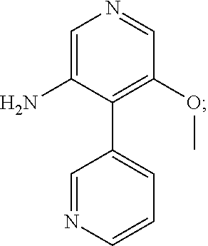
C1=CN=CC(C2=C(OC)C=NC=C2N)=C1
